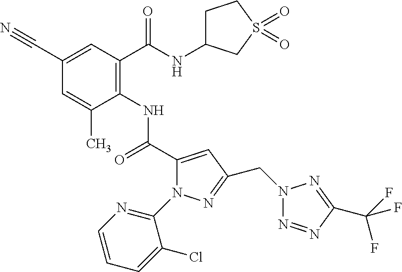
C1(C#N)=CC(C(=O)NC2CCS(=O)(=O)C2)=C(NC(=O)C2=CC(CN3N=NC(C(F)(F)F)=N3)=NN2C2=NC=CC=C2Cl)C(C)=C1
